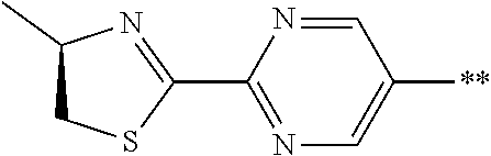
C1(C2=NC(C)CS2)=NC=C([**])C=N1
